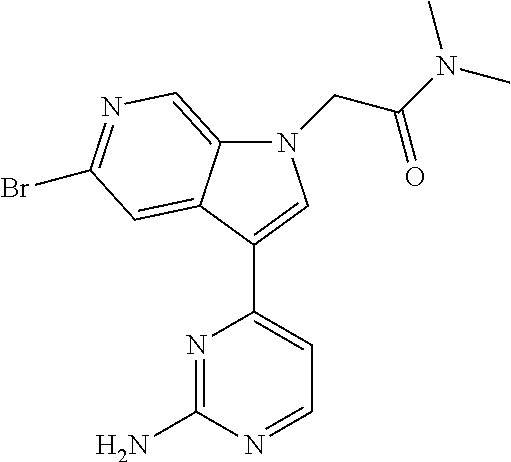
N1=C(N)N=CC=C1C1=CN(CC(N(C)C)=O)C2=CN=C(Br)C=C21
